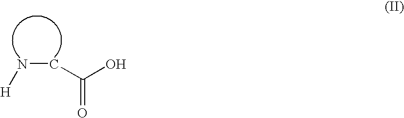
OC(CN[H])=O
